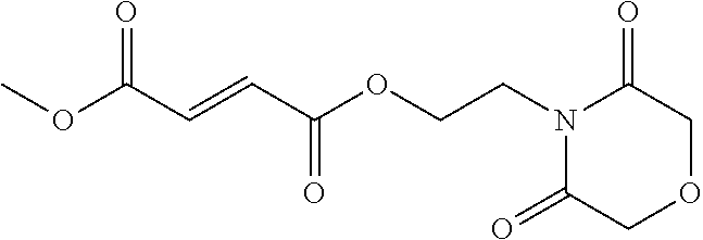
COC(C=CC(OCCN1C(=O)COCC1=O)=O)=O
